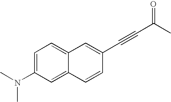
C12=CC=C(N(C)C)C=C1C=CC(C#CC(C)=O)=C2
